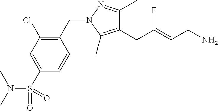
C1(CC(=CCN)F)=C(C)N(CC2=C(Cl)C=C(S(=O)(=O)N(C)C)C=C2)N=C1C
